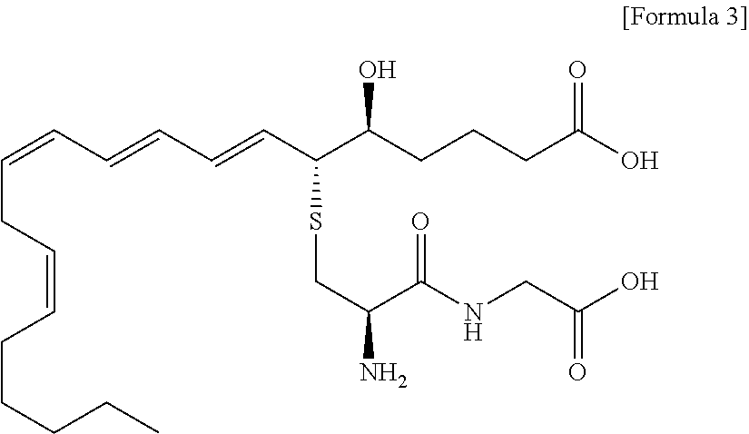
C(=CC=CC=CC(C(CCCC(O)=O)O)SCC(N)C(NCC(O)=O)=O)CC=CCCCCC
